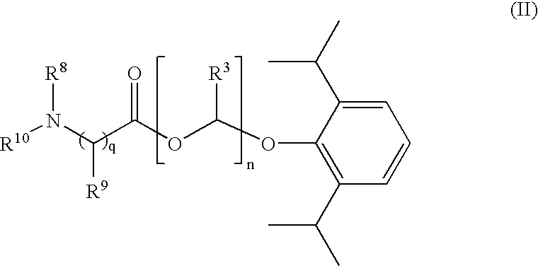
C1=C(C(C)C)C(OC(OC(C(N([R10])[R8])[R9])=O)[R3])=C(C(C)C)C=C1
